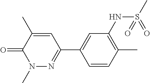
C1=CC(C)=C(NS(C)(=O)=O)C=C1C1=NN(C)C(=O)C(C)=C1
